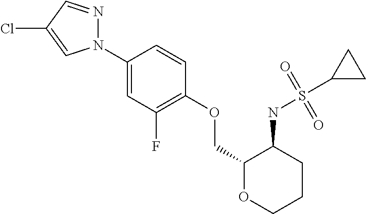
N1(C2=CC(F)=C(OCC3OCCCC3NS(=O)(=O)C3CC3)C=C2)N=CC(Cl)=C1
